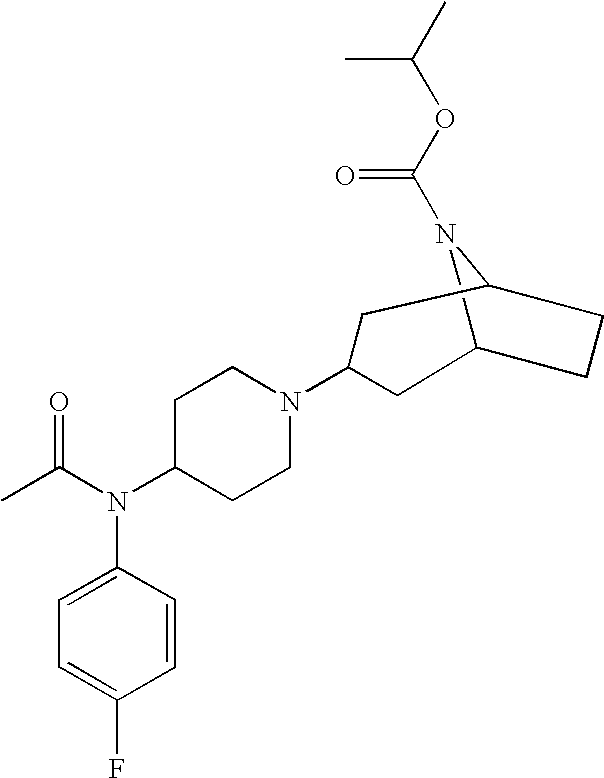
C12N(C(OC(C)C)=O)C(CC1)CC(N1CCC(N(C(C)=O)C3=CC=C(F)C=C3)CC1)C2
